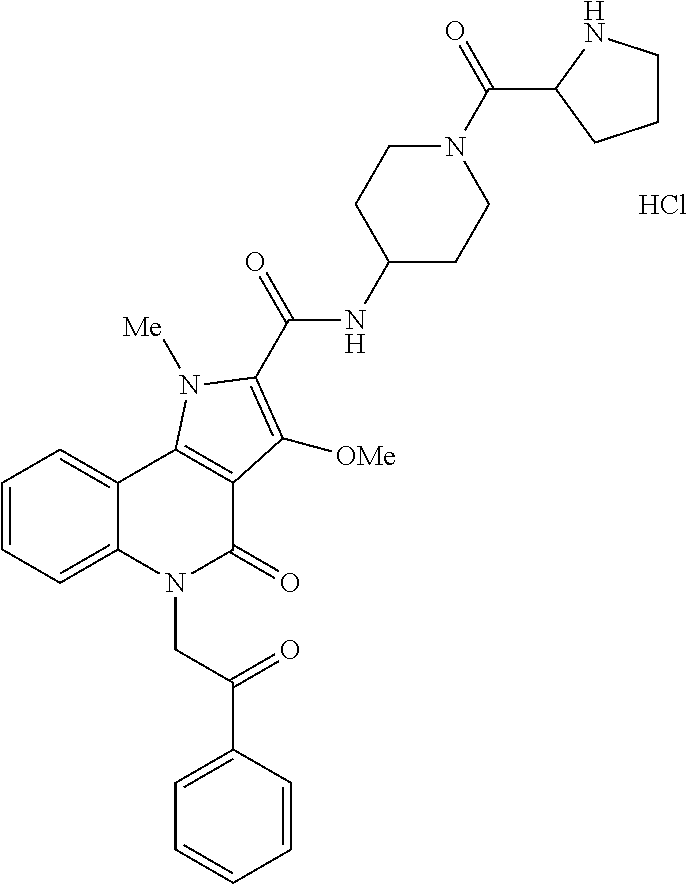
C1=CC=C2C(=C1)C1=C(C(=O)N2CC(=O)C2=CC=CC=C2)C([OMe])=C(C(NC2CCN(C(=O)C3NCCC3)CC2)=O)N1[Me].Cl
